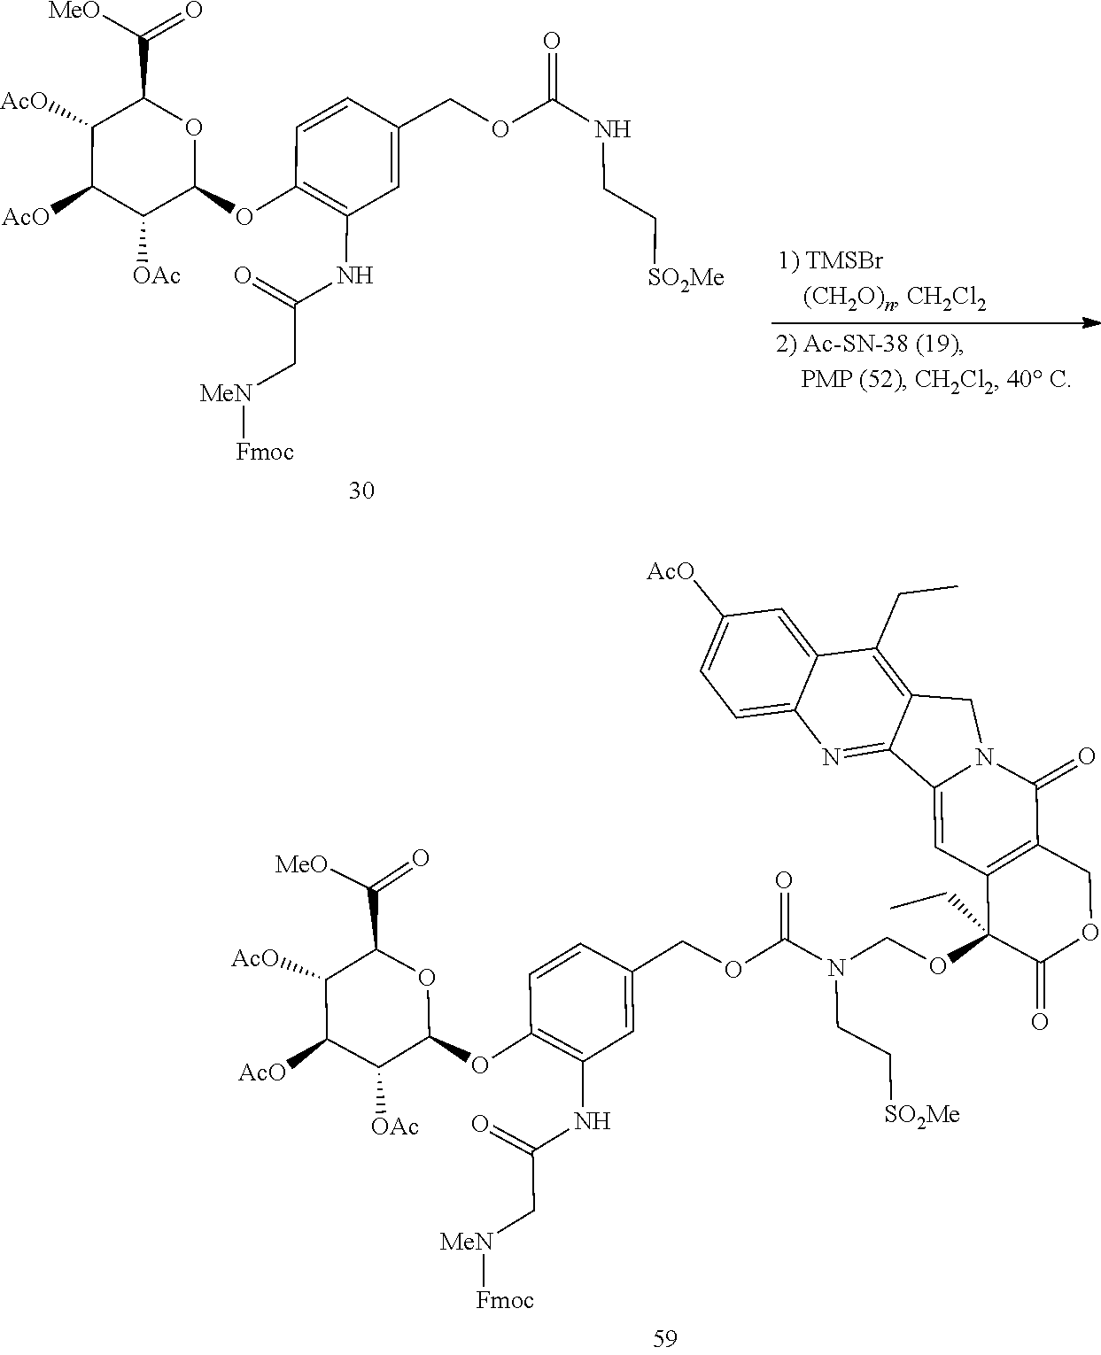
C1(OC2OC(C(=O)[MeO])C([AcO])C([AcO])C2[OAc])=C(NC(C[MeN][Fmoc])=O)C=C(COC(NCC[SO2Me])=O)C=C1.N(CC[SO2Me])(C(OCC1=CC(NC(C[MeN][Fmoc])=O)=C(OC2OC(C(=O)[MeO])C([AcO])C([AcO])C2[OAc])C=C1)=O)COC1(CC)C2=C(C(=O)N3C(=C2)C2=NC4=CC=C([AcO])C=C4C(CC)=C2C3)COC1=O
